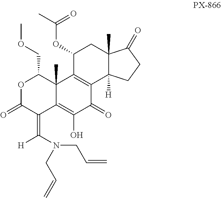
O1C(=O)C(=C(N(CC=C)CC=C)[H])C2=C(O)C(=O)C3=C(C2(C)C1COC)C(OC(C)=O)CC1(C)C3([H])CCC1=O
